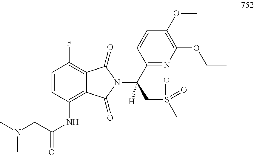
C1=CC(NC(CN(C)C)=O)=C2C(=C1F)C(=O)N(C(C1=NC(OCC)=C(OC)C=C1)(CS(C)(=O)=O)[H])C2=O
